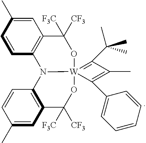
C1(C)=CC2=C(C=C1)N1C3=C(C=C(C)C=C3)C([F3C])([CF3])O[W]13(=C(C(C)(C)C)C(C)=C3C1=CC=CC=C1)OC2([F3C])[CF3]
